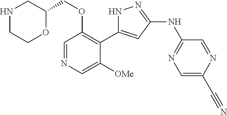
C1=NC=C([OMe])C(C2=CC(NC3=NC=C(C#N)N=C3)=NN2)=C1OCC1CNCCO1
